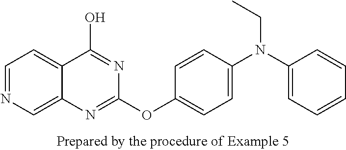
C1=NC=C2C(=C1)C(O)=NC(OC1=CC=C(N(C3=CC=CC=C3)CC)C=C1)=N2
